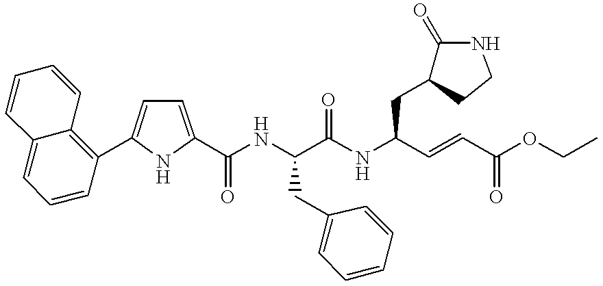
C1(C(NC(C(NC(C=CC(OCC)=O)CC2C(=O)NCC2)=O)CC2=CC=CC=C2)=O)=CC=C(C2=C3C(=CC=C2)C=CC=C3)N1
